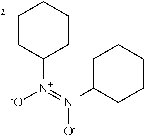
[-O][N+](=[N+](C1CCCCC1)[O-])C1CCCCC1
